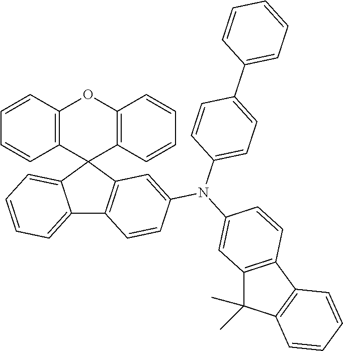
C12=C(C3(C4=C(O1)C=CC=C4)C1=CC=CC=C1C1=C3C=C(N(C3=CC=C(C4=CC=CC=C4)C=C3)C3=CC4=C(C5=C(C4(C)C)C=CC=C5)C=C3)C=C1)C=CC=C2
